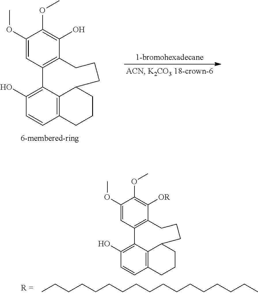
C1(OC)=CC2=C(C(O)=C1OC)CCCC1C3=C(C=CC(O)=C23)CCC1.C1(OC)=CC2=C(C([OR])=C1OC)CCCC1C3=C(C=CC(O)=C23)CCC1.CCCCCCCCCCCCCCCCC
